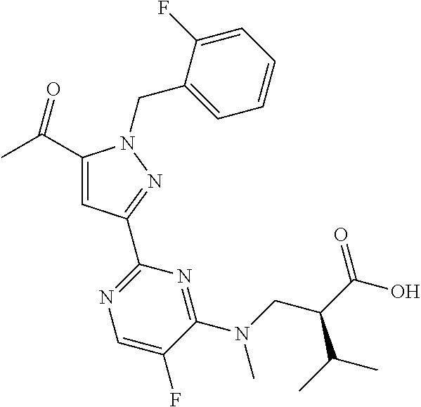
C1(C(=O)C)=CC(C2=NC=C(F)C(N(CC(C(=O)O)C(C)C)C)=N2)=NN1CC1=CC=CC=C1F
